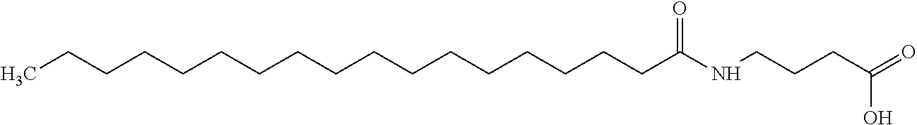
C(CCCCCCCCCCCCC(NCCCC(=O)O)=O)CCCC
